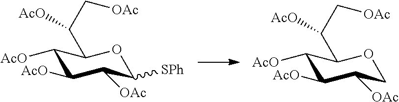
C1([AcO])C([AcO])C([OAc])C([SPh])OC1C(C[OAc])[AcO].C1([AcO])C([AcO])C([OAc])COC1C(C[OAc])[AcO]
